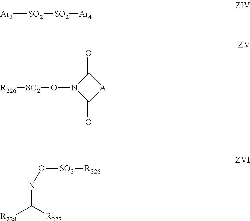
[Ar3][SO2][SO2][Ar4].[R226][SO2]ON1C(=O)[A]C1=O.[R228]C([R227])=NO[SO2][R226]
